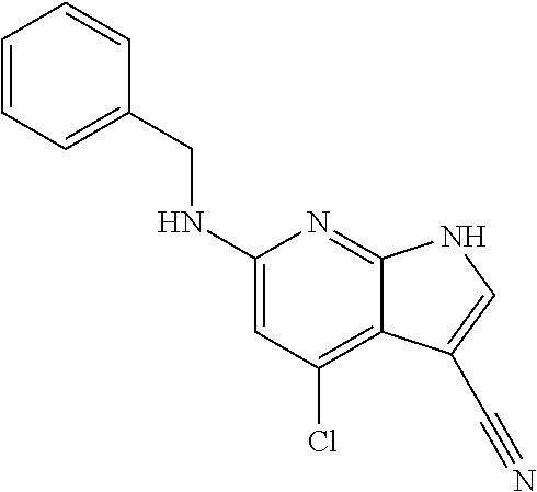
C1=CC=C(CNC2=CC(Cl)=C3C(=N2)NC=C3C#N)C=C1
